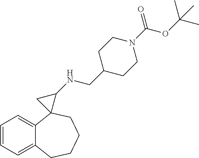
C1=CC=C2C(=C1)C1(CCCC2)C(NCC2CCN(C(OC(C)(C)C)=O)CC2)C1
